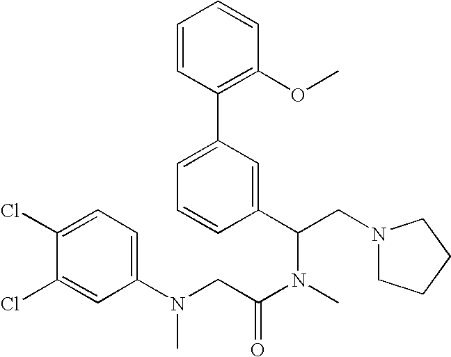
C1=CC(C2=CC=CC(C(CN3CCCC3)N(C(=O)CN(C)C3=CC=C(Cl)C(Cl)=C3)C)=C2)=C(OC)C=C1
